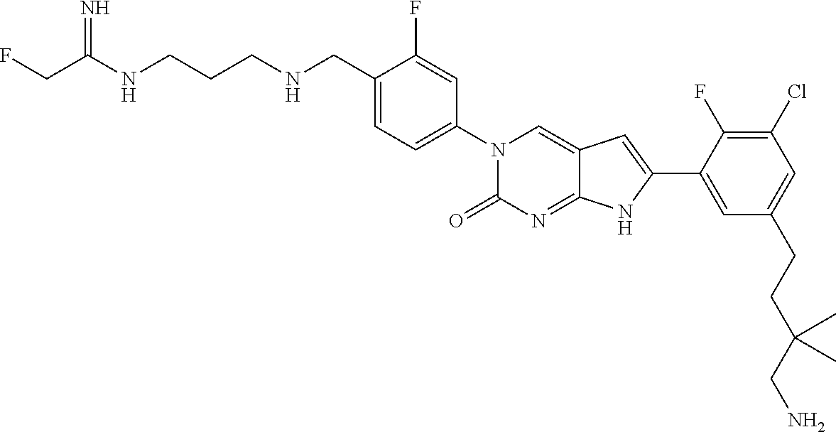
C(C(NCCCNCC1=CC=C(N2C(=O)N=C3C(=C2)C=C(C2=CC(CCC(CN)(C)C)=CC(Cl)=C2F)N3)C=C1F)=N)F
